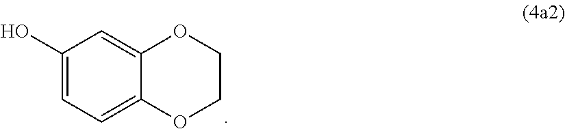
C1(O)=CC=C2C(=C1)OCCO2
